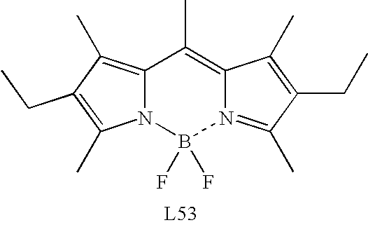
C12=C(C)C(CC)=C(C)N1B(F)(F)N1=C(C)C(CC)=C(C)C1=C2C
